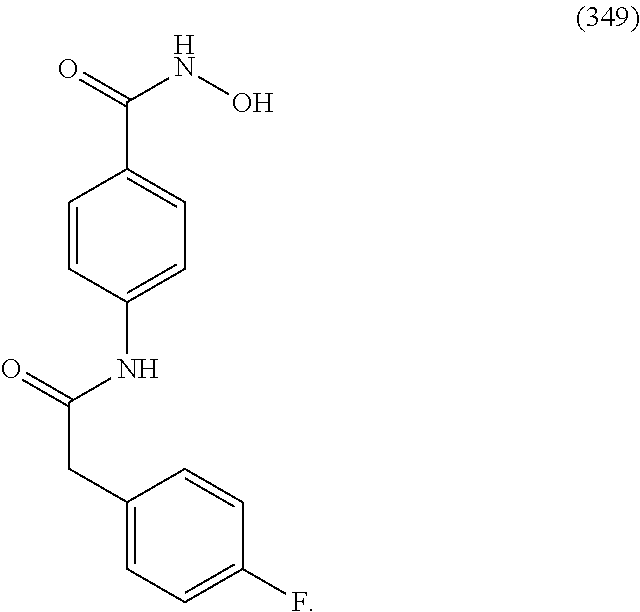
N(C1=CC=C(C(NO)=O)C=C1)C(CC1=CC=C(F)C=C1)=O
